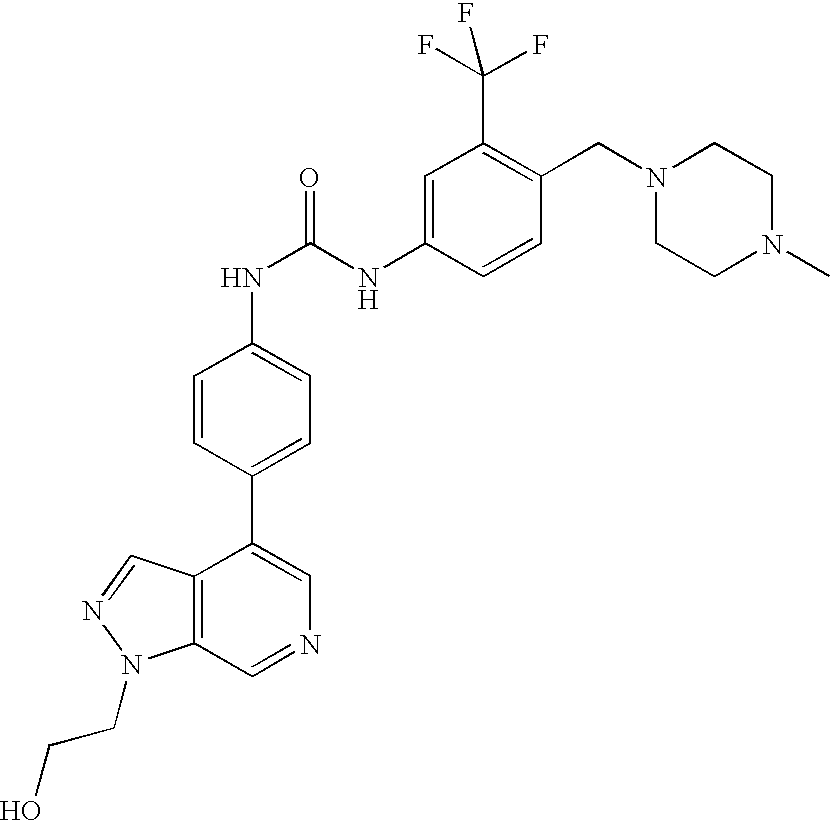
C12=C(C=NC=C1C1=CC=C(NC(=O)NC3=CC(C(F)(F)F)=C(CN4CCN(C)CC4)C=C3)C=C1)N(CCO)N=C2
